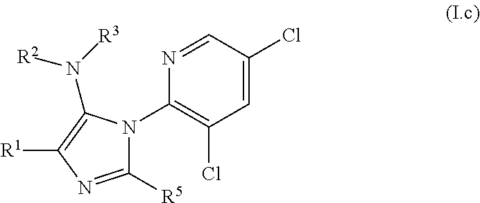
C1([R5])=NC([R1])=C(N([R2])[R3])N1C1=C(Cl)C=C(Cl)C=N1
